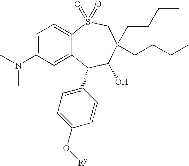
C1(N(C)C)=CC=C2C(=C1)C(C1=CC=C(O[Ry])C=C1)C(O)C(CCCC)(CCCC)CS2(=O)=O
